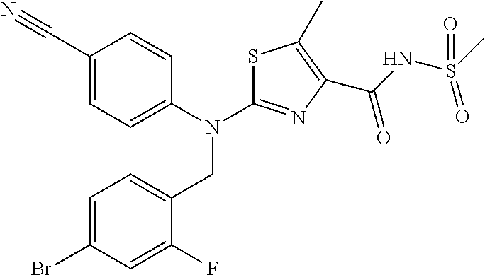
C1(C#N)=CC=C(N(C2=NC(C(NS(C)(=O)=O)=O)=C(C)S2)CC2=CC=C(Br)C=C2F)C=C1
